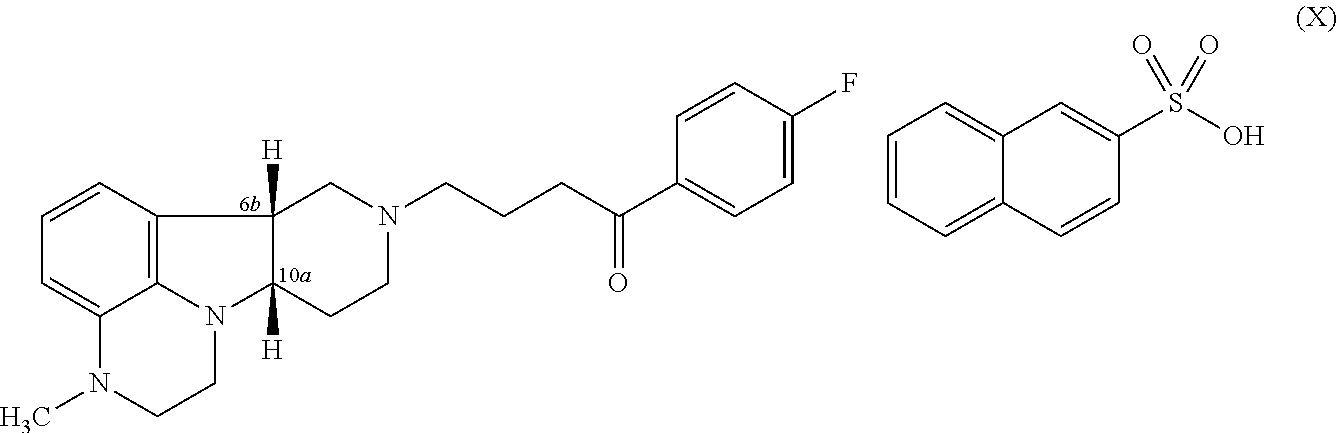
C1=CC=C2C(=C1)C=C(S(O)(=O)=O)C=C2.C1=CC2=C3C(=C1)N(C)CCN3C1([H])CCN(CCCC(C3=CC=C(F)C=C3)=O)CC21[H]
